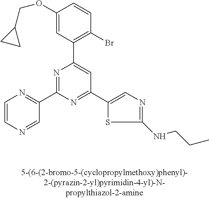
C1(OCC2CC2)=CC(C2=CC(C3=CN=C(NCCC)S3)=NC(C3=NC=CN=C3)=N2)=C(Br)C=C1
